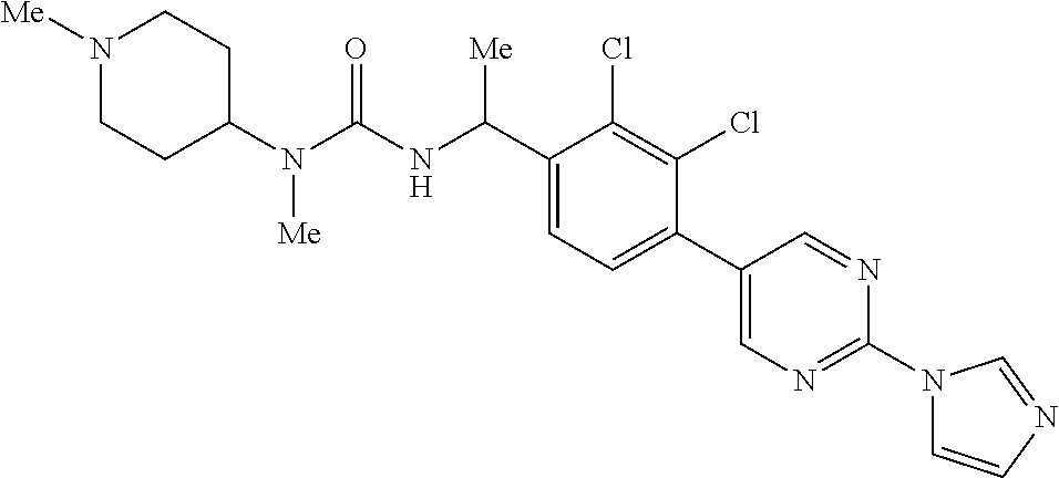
C1(N(C(NC(C2=CC=C(C3=CN=C(N4C=CN=C4)N=C3)C(Cl)=C2Cl)[Me])=O)[Me])CCN([Me])CC1
